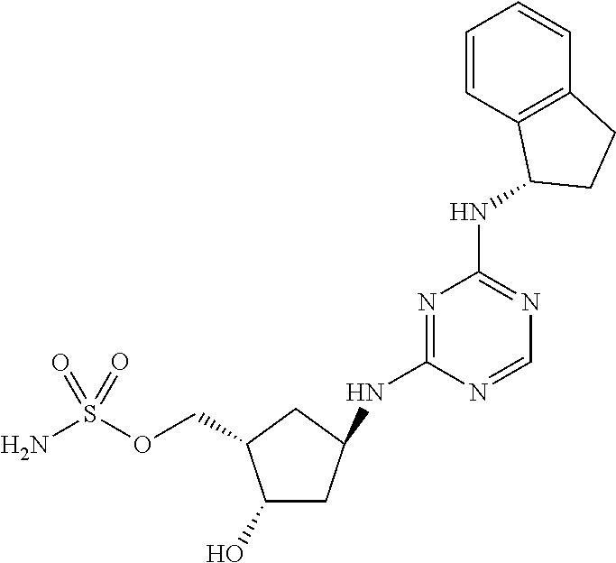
C(OS(N)(=O)=O)C1C(O)CC(NC2=NC(NC3C4=C(C=CC=C4)CC3)=NC=N2)C1
